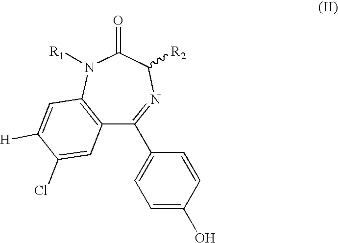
C12=C(N([R1])C(=O)C([R2])N=C1C1=CC=C(O)C=C1)C=C([H])C(Cl)=C2
